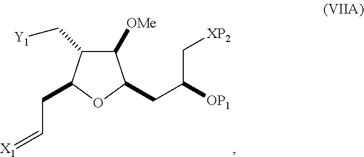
C1([OMe])C(C[Y1])C(CC=[X1])OC1CC(C[XP2])[OP1]
